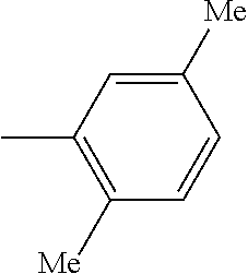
C1([Me])=C(C)C=C([Me])C=C1
